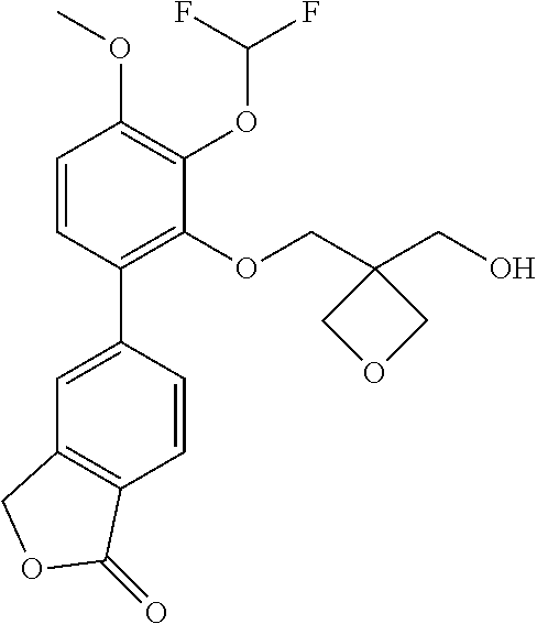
C1=CC(C2=CC3=C(C=C2)C(=O)OC3)=C(OCC2(CO)COC2)C(OC(F)F)=C1OC
